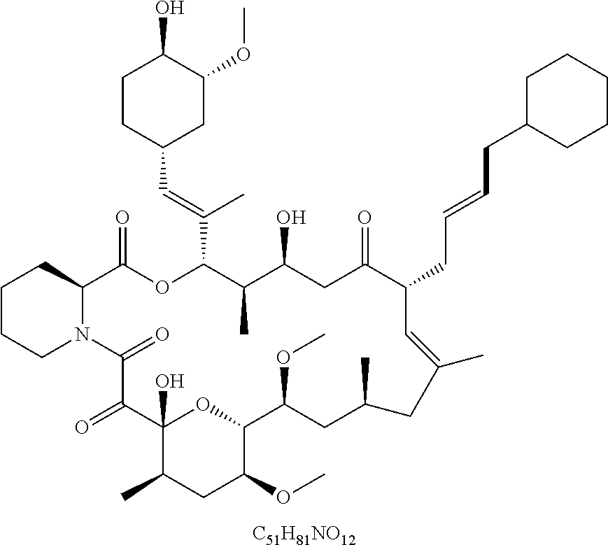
[C51H81NO12].C1CCN2C(C1)C(=O)OC(C(=CC1CC(OC)C(O)CC1)C)C(C)C(O)CC(=O)C(CC=CCC1CCCCC1)C=C(C)CC(C)CC(OC)C1OC(O)(C(=O)C2=O)C(C)CC1OC
